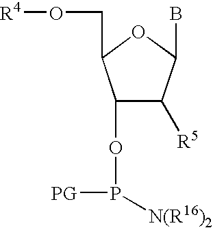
C1(OP([PG])[N(R16)2])C([R5])C(B)OC1CO[R4]
